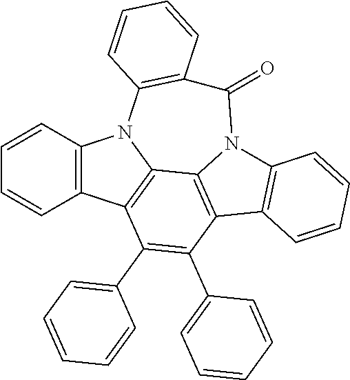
C1=CC2=C(C=C1)C1=C3N2C2=C(C=CC=C2)C(=O)N2C3=C(C(C3=CC=CC=C3)=C1C1=CC=CC=C1)C1=C2C=CC=C1
